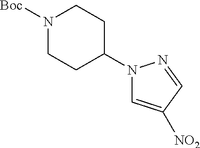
N1([Boc])CCC(N2C=C([NO2])C=N2)CC1
